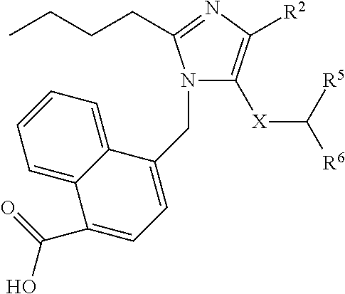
N1(CC2=CC=C(C(=O)O)C3=CC=CC=C23)C([X]C([R6])[R5])=C([R2])N=C1CCCC
